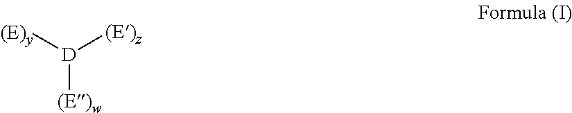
[(E)y][D]([(E)w])[(E)z]
